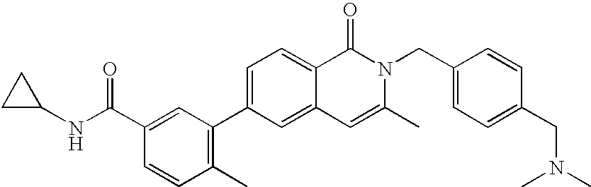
C1=C(C2=C(C)C=CC(C(NC3CC3)=O)=C2)C=C2C(=C1)C(=O)N(CC1=CC=C(CN(C)C)C=C1)C(C)=C2
